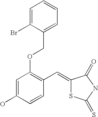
C1=C(Br)C(COC2=C(C=C3SC(=S)NC3=O)C=CC(O)=C2)=CC=C1
